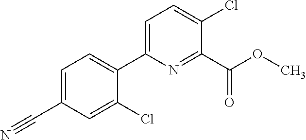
C1=C(C#N)C=C(Cl)C(C2=CC=C(Cl)C(C(OC)=O)=N2)=C1
